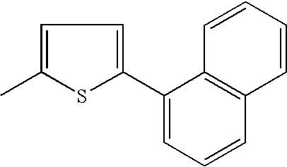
C1=C(C)SC(C2=CC=CC3=C2C=CC=C3)=C1
